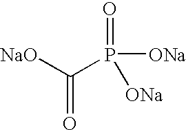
C(P(=O)([ONa])[ONa])([NaO])=O
